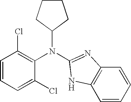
C1=CC=C(Cl)C(N(C2CCCC2)C2=NC3=C(C=CC=C3)N2)=C1Cl
